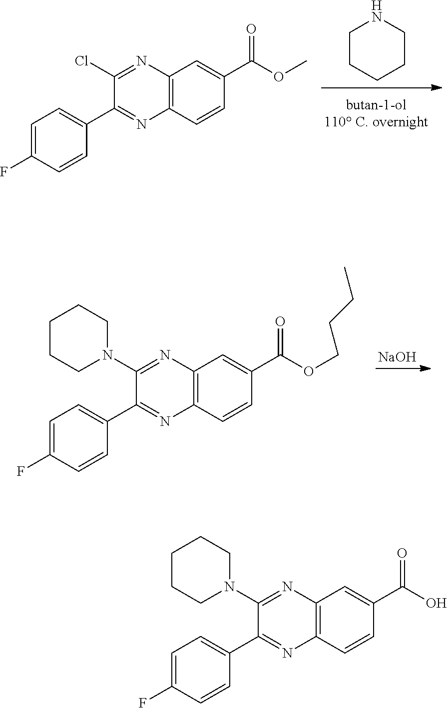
C1CCCCN1.C1=C(F)C=CC(C2=NC3=C(C=C(C(OC)=O)C=C3)N=C2Cl)=C1.C1=C(F)C=CC(C2=NC3=C(C=C(C(OCCCC)=O)C=C3)N=C2N2CCCCC2)=C1.[NaOH].C1=C(F)C=CC(C2=NC3=C(C=C(C(O)=O)C=C3)N=C2N2CCCCC2)=C1
